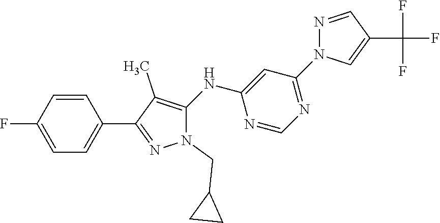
C1(F)=CC=C(C2=NN(CC3CC3)C(NC3=CC(N4N=CC(C(F)(F)F)=C4)=NC=N3)=C2C)C=C1
